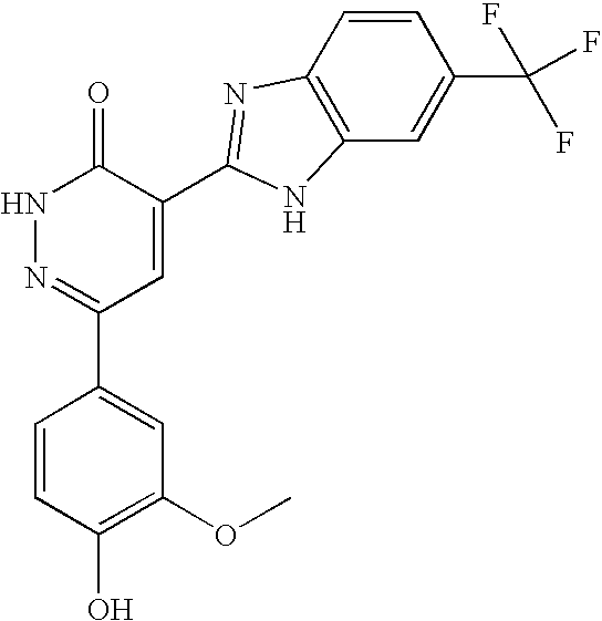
N1N=C(C2=CC(OC)=C(O)C=C2)C=C(C2=NC3=C(C=C(C(F)(F)F)C=C3)N2)C1=O
